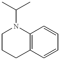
C12=C(C=CC=C1)CCCN2C(C)C
